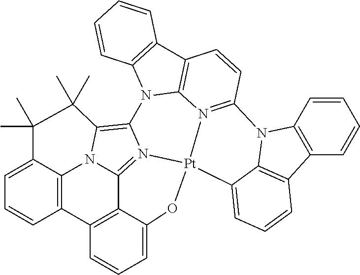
C1=C2C3=C(C=C1)C1=C4C5=N6[Pt]7(OC4=CC=C1)C1=CC=CC4=C1N(C1=C4C=CC=C1)C1=N7C4=C(C7=C(N4C6=C(N35)C(C)(C)C2(C)C)C=CC=C7)C=C1
